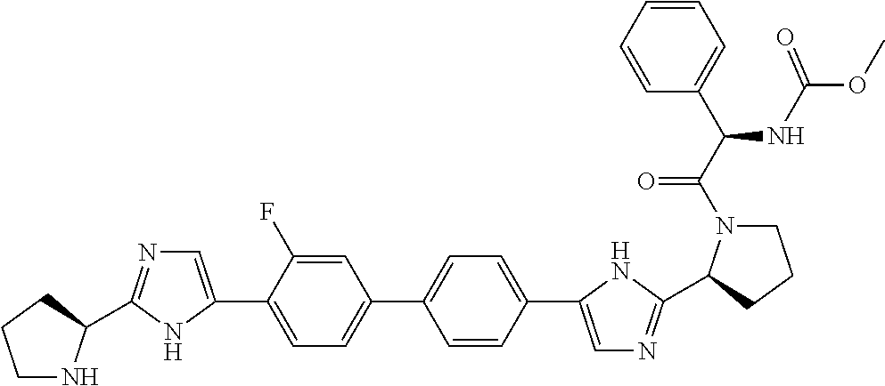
C1=C(F)C(C2=CN=C(C3NCCC3)N2)=CC=C1C1=CC=C(C2=CN=C(C3N(C(C(C4=CC=CC=C4)NC(OC)=O)=O)CCC3)N2)C=C1
